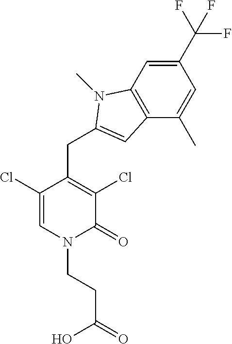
C1(Cl)=CN(CCC(=O)O)C(=O)C(Cl)=C1CC1=CC2=C(C=C(C(F)(F)F)C=C2C)N1C
